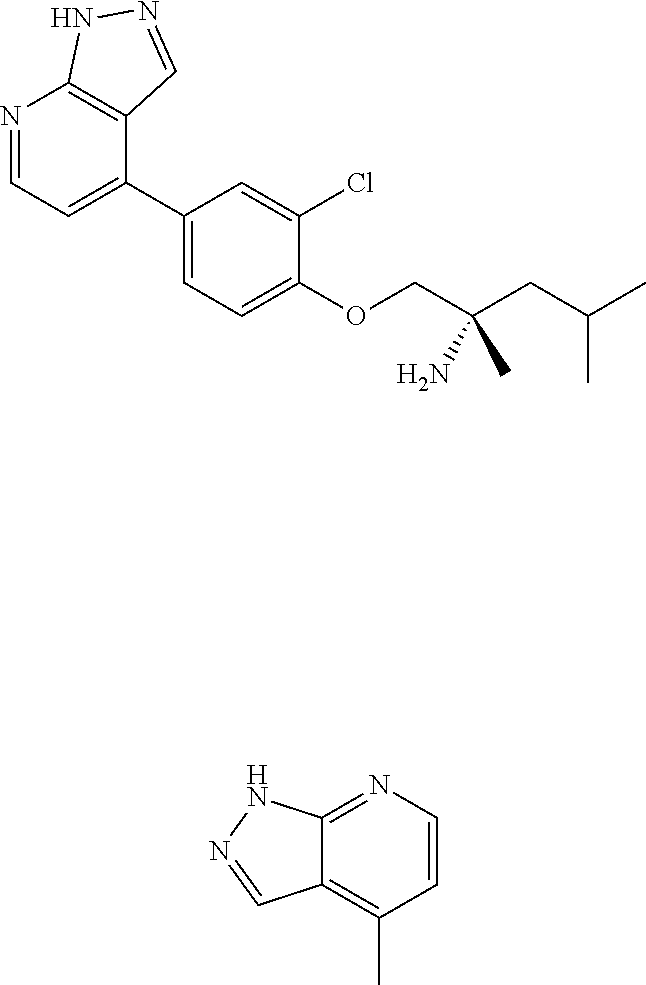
N1=CC=C(C2=CC=C(OCC(CC(C)C)(N)C)C(Cl)=C2)C2=C1NN=C2.C12=NC=CC(C)=C1C=NN2
